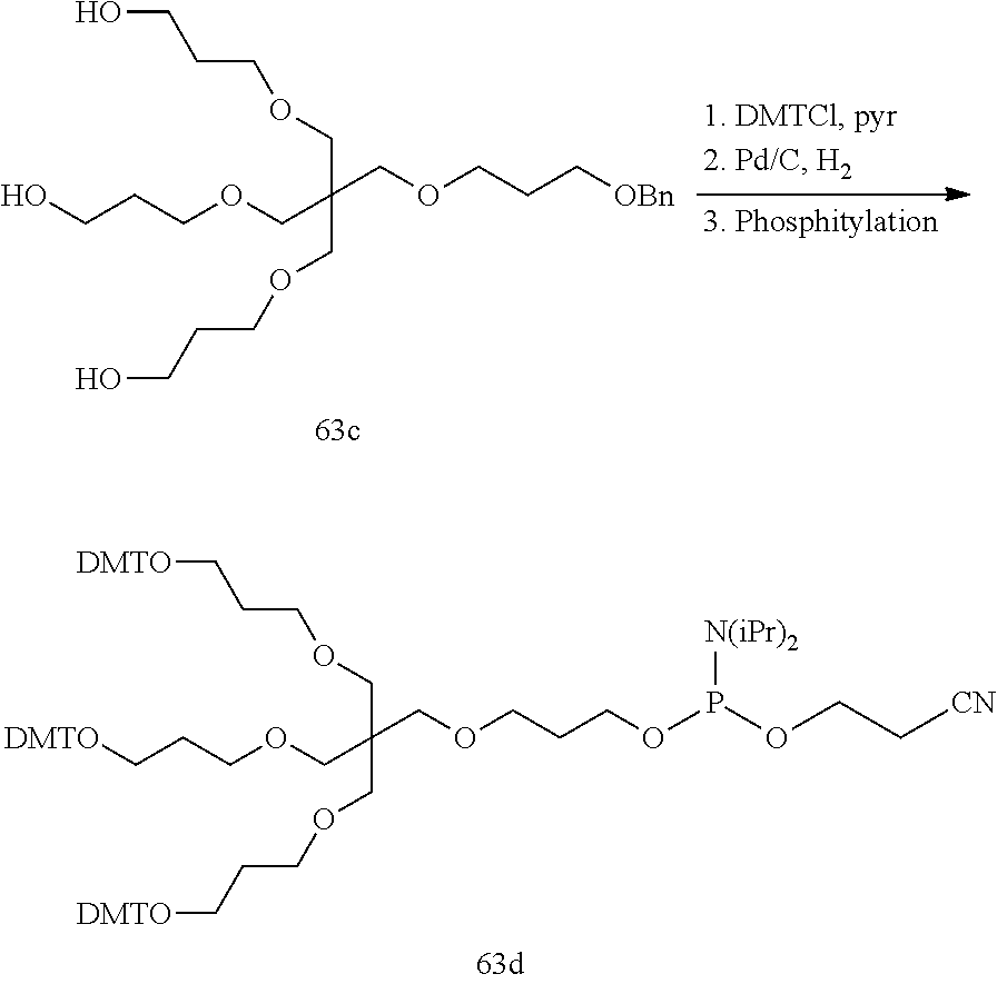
C(CC[OBn])OCC(COCCCO)(COCCCO)COCCCO.C(CCOP(OCC[CN])[N(iPr)2])OCC(COCCC[DMTO])(COCCC[DMTO])COCCC[DMTO]
